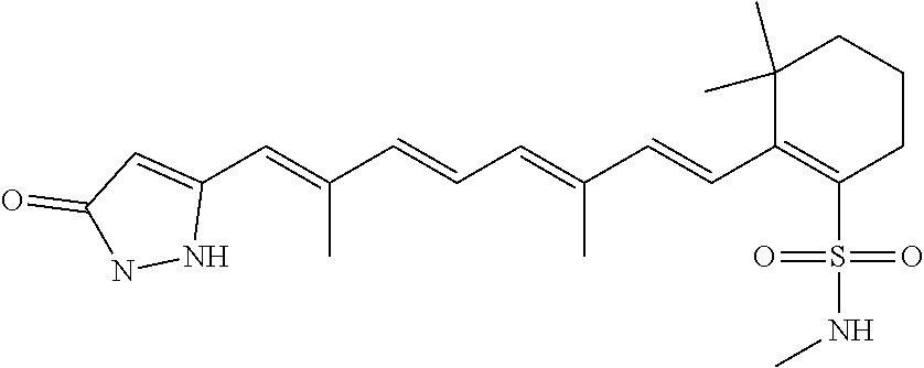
C1(C)(C)C(C=CC(=CC=CC(=CC2=CC(=O)NN2)C)C)=C(S(=O)(=O)NC)CCC1
